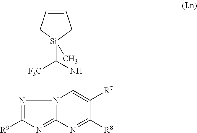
N12C(=NC([R9])=N1)N=C([R8])C([R7])=C2NC([Si]1(C)CC=CC1)[F3C]
